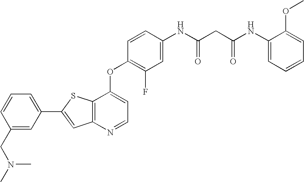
C12=C(SC(C3=CC=CC(CN(C)C)=C3)=C1)C(OC1=C(F)C=C(NC(CC(NC3=CC=CC=C3OC)=O)=O)C=C1)=CC=N2
